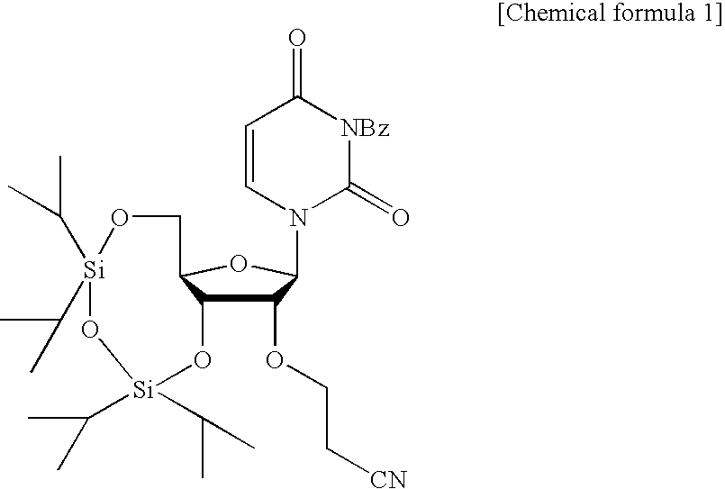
C1(OCC[CN])C2C(OC1N1C=CC(=O)[NBz]C1=O)CO[Si](C(C)C)(C(C)C)O[Si](C(C)C)(C(C)C)O2
